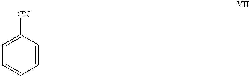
C1=CC=CC([CN])=C1
